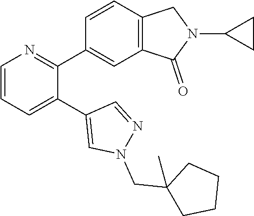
C1=CC=C(C2=CN(CC3(C)CCCC3)N=C2)C(C2=CC3=C(C=C2)CN(C2CC2)C3=O)=N1
